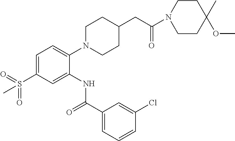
C1=C(S(=O)(=O)C)C=C(NC(C2=CC=CC(Cl)=C2)=O)C(N2CCC(CC(N3CCC(C)(OC)CC3)=O)CC2)=C1
